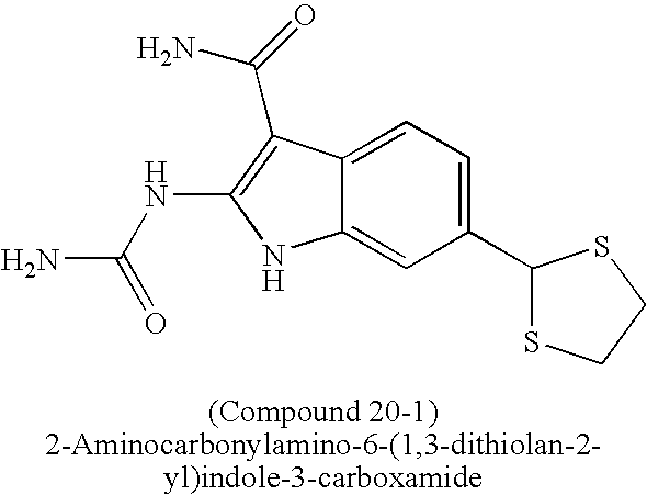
C12=CC=C(C3SCCS3)C=C1NC(NC(N)=O)=C2C(=O)N
